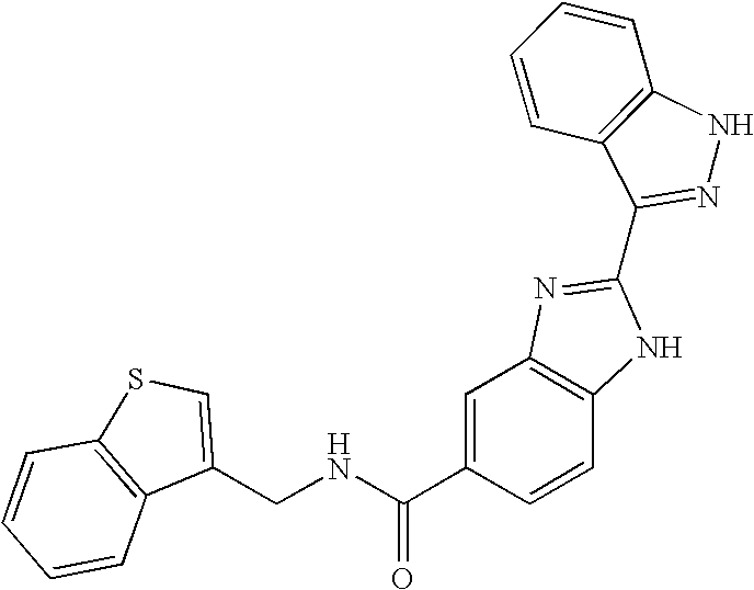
C(NC(C1=CC2=C(C=C1)NC(C1=NNC3=C1C=CC=C3)=N2)=O)C1=CSC2=C1C=CC=C2
